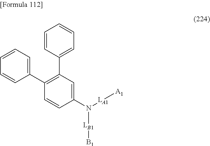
N([LB1][B1])([LA1][A1])C1=CC(C2=CC=CC=C2)=C(C2=CC=CC=C2)C=C1
